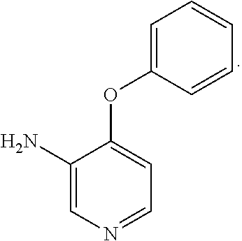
C1(N)=CN=CC=C1OC1=CC=CC=C1
